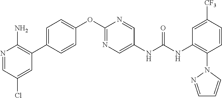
C1(OC2=NC=C(NC(NC3=C(N4N=CC=C4)C=CC([CF3])=C3)=O)C=N2)=CC=C(C2=C(N)N=CC(Cl)=C2)C=C1
